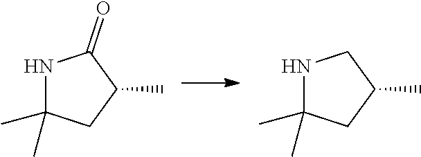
N1C(C)(C)CC(C)C1=O.N1C(C)(C)CC(C)C1
